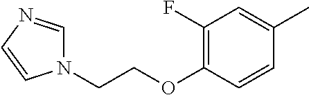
C1(F)=C(OCCN2C=NC=C2)C=CC(C)=C1
